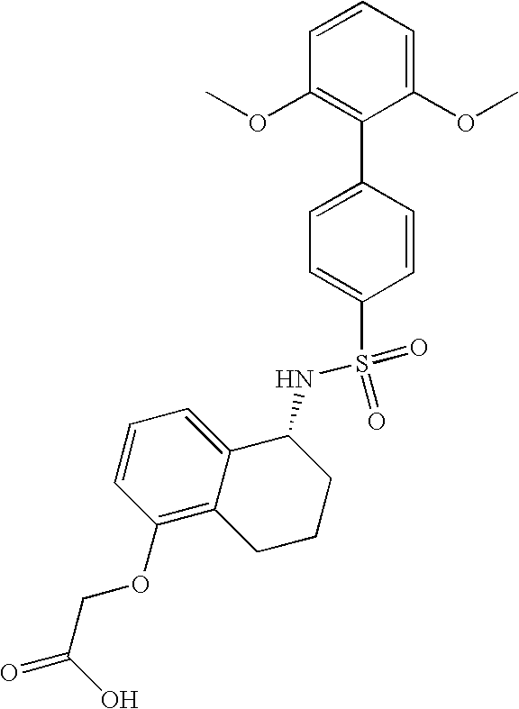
C1=CC=C(OC)C(C2=CC=C(S(NC3C4=CC=CC(OCC(=O)O)=C4CCC3)(=O)=O)C=C2)=C1OC
